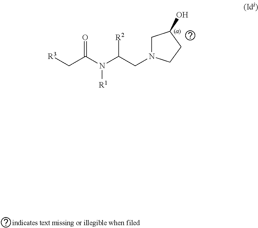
O=C(C[R3])N([R1])C(CN1CC(O)CC1)[R2]
